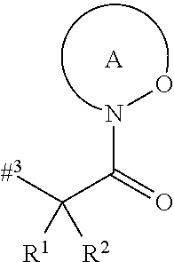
C(C(=O)NO)([#3])([R2])[R1].[A]
